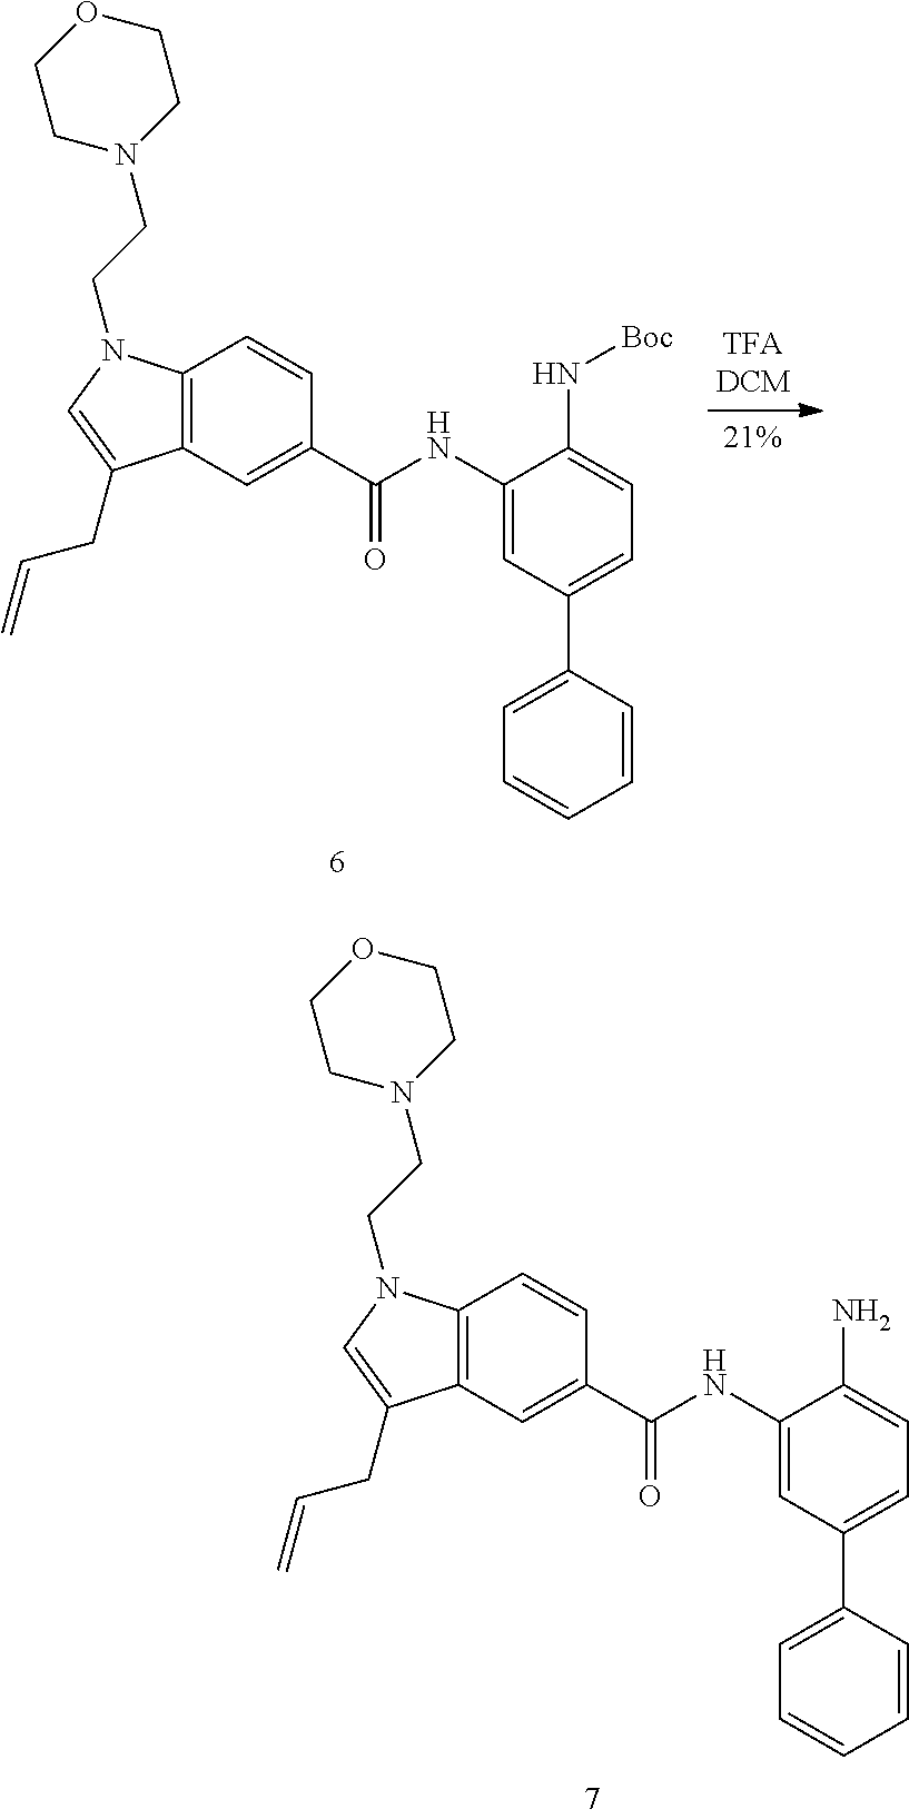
C12=C(C=C(C(NC3=CC(C4=CC=CC=C4)=CC=C3N[Boc])=O)C=C1)C(CC=C)=CN2CCN1CCOCC1.C12=C(C=C(C(NC3=CC(C4=CC=CC=C4)=CC=C3N)=O)C=C1)C(CC=C)=CN2CCN1CCOCC1
